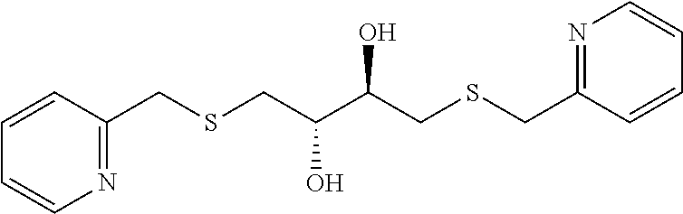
C1=CN=C(CSCC(C(CSCC2=NC=CC=C2)O)O)C=C1
